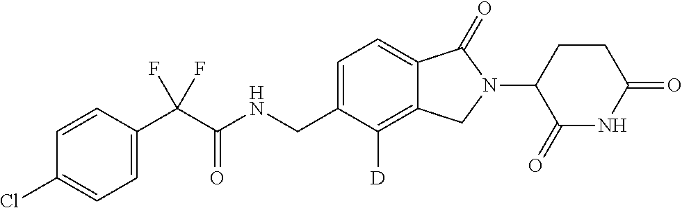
C1=CC(C(C(NCC2=CC=C3C(=C2[D])CN(C2C(=O)NC(=O)CC2)C3=O)=O)(F)F)=CC=C1Cl
